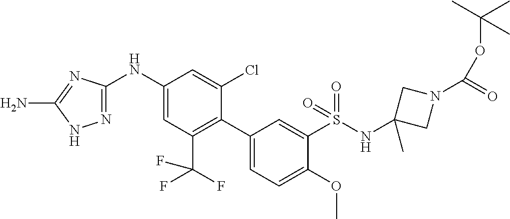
C1(NC2=CC(C(F)(F)F)=C(C3=CC=C(OC)C(S(NC4(C)CN(C(OC(C)(C)C)=O)C4)(=O)=O)=C3)C(Cl)=C2)=NNC(N)=N1
